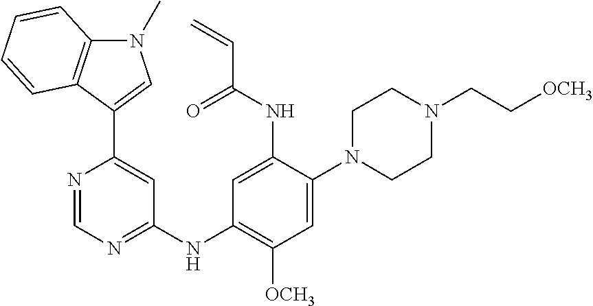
C1=NC(C2=CN(C)C3=C2C=CC=C3)=CC(NC2=C([OCH3])C=C(N3CCN(CC[OCH3])CC3)C(NC(C=C)=O)=C2)=N1
